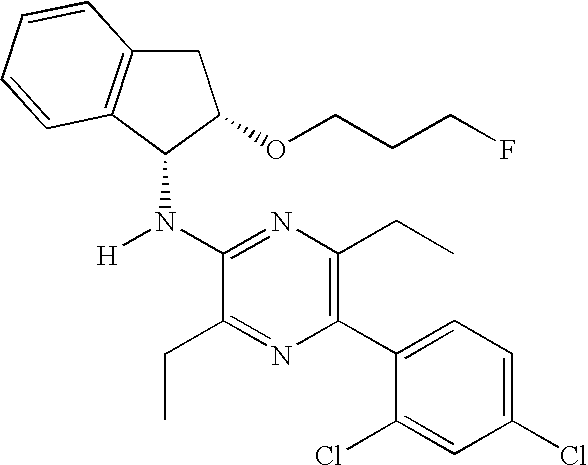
C1(N(C2C3=C(CC2OCCCF)C=CC=C3)[H])=NC(CC)=C(C2=CC=C(Cl)C=C2Cl)N=C1CC
